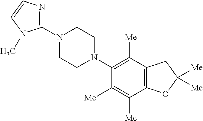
C1(N2CCN(C3=C([Me])C4=C(C([Me])=C3[Me])OC([Me])([Me])C4)CC2)=NC=CN1C
